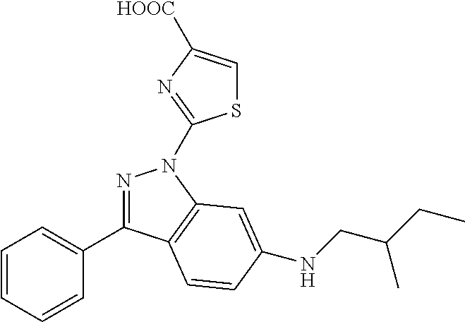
N1=C(C2=CC=CC=C2)C2=C(N1C1=NC([HOOC])=CS1)C=C(NCC(CC)C)C=C2
